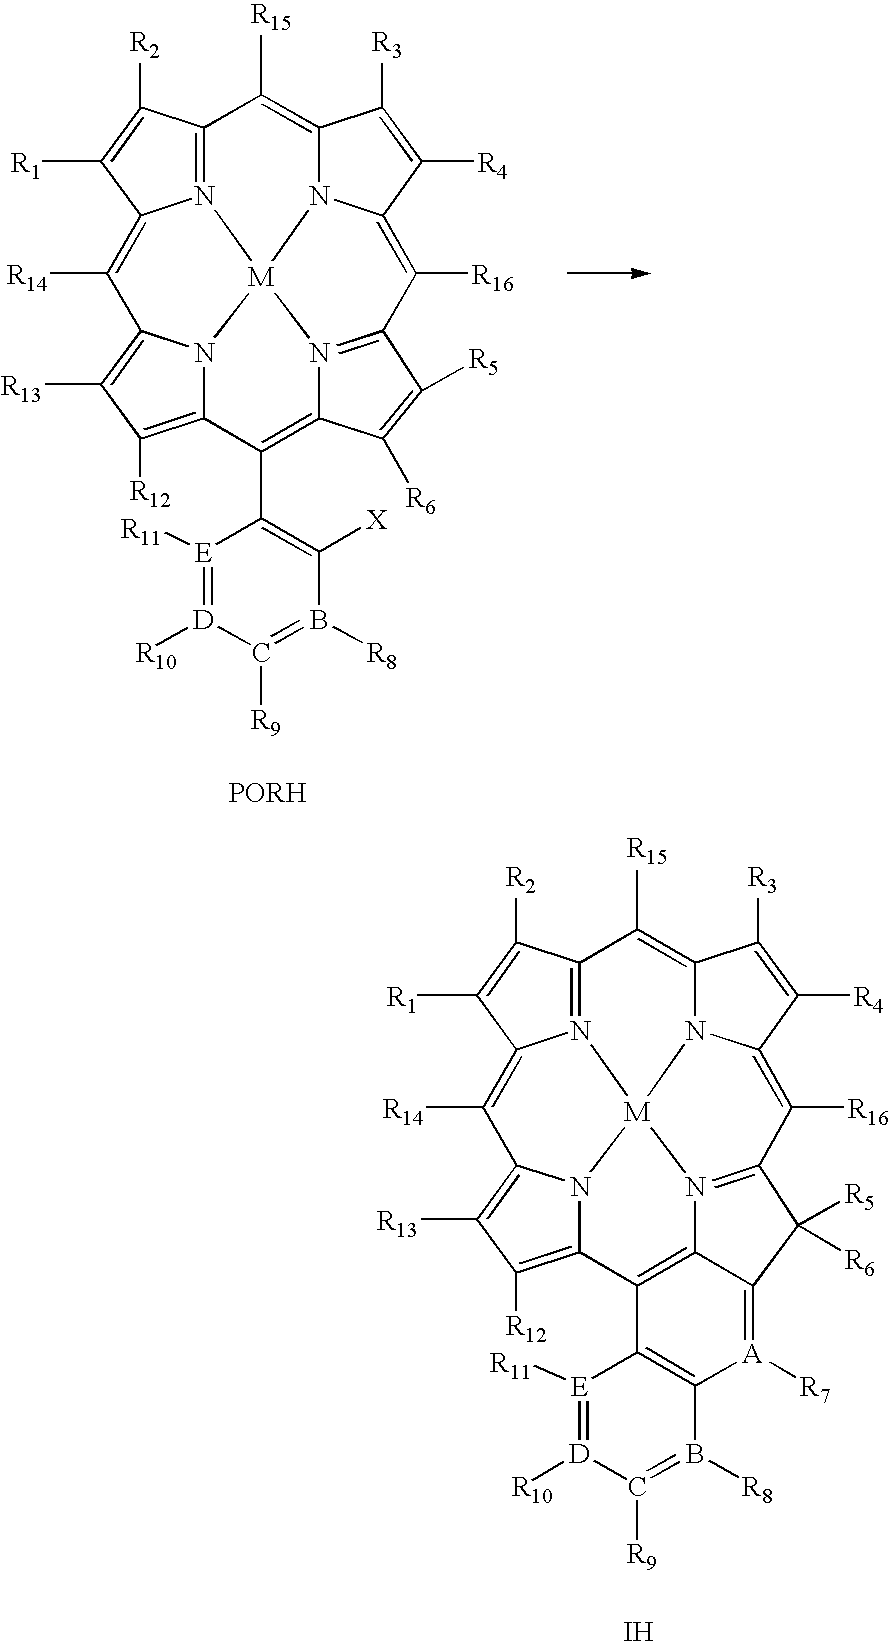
C12=N3C(=C([R14])C4=C([R13])C([R12])=C5N4[M]34N3C(=C1[R15])C([R3])=C([R4])C3=C([R16])C1=N4C3=C5C4=C(B([R8])=C([R9])[D]([R10])=[E]4[R11])[A]([R7])=C3C1([R5])[R6])C([R1])=C2[R2].I.C12=N3C(=C([R14])C4=C([R13])C([R12])=C5N4[M]34N3C(=C1[R15])C([R3])=C([R4])C3=C([R16])C1=N4C(=C5C3=C([X])B([R8])=C([R9])[D]([R10])=[E]3[R11])C([R6])=C1[R5])C([R1])=C2[R2]
